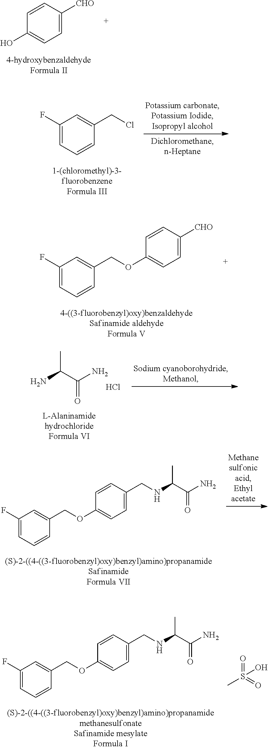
C1=CC([CHO])=CC=C1O.C1(F)=CC=CC(CCl)=C1.C1(F)=CC=CC(COC2=CC=C([CHO])C=C2)=C1.NC(C(N)=O)C.Cl.C1(F)=CC=CC(COC2=CC=C(CNC(C(N)=O)C)C=C2)=C1.C1(F)=CC=CC(COC2=CC=C(CNC(C(N)=O)C)C=C2)=C1.O=S(=O)(C)O
